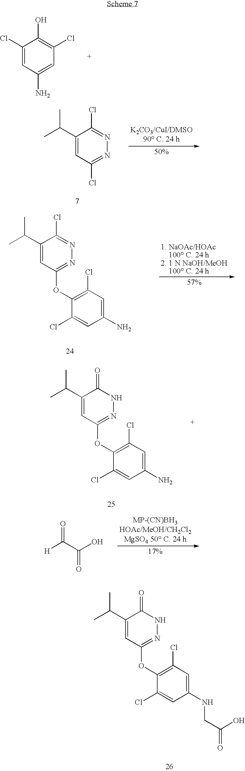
C1(Cl)=CC(N)=CC(Cl)=C1O.C1(C(C)C)=CC(Cl)=NN=C1Cl.C1(C(C)C)=CC(OC2=C(Cl)C=C(N)C=C2Cl)=NN=C1Cl.C1(C(C)C)=CC(OC2=C(Cl)C=C(N)C=C2Cl)=NNC1=O.[H]C(C(O)=O)=O.C1(C(C)C)=CC(OC2=C(Cl)C=C(NCC(=O)O)C=C2Cl)=NNC1=O
